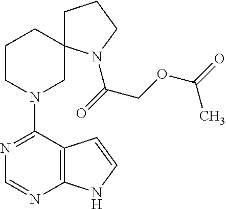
N1=C(N2CC3(CCC2)CCCN3C(=O)COC(=O)C)C2=C(N=C1)NC=C2
